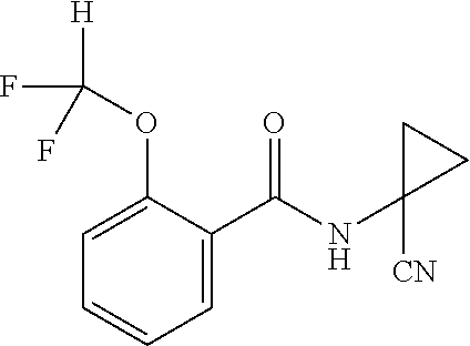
C1=CC=C(C(NC2([CN])CC2)=O)C(OC(F)(F)[H])=C1
